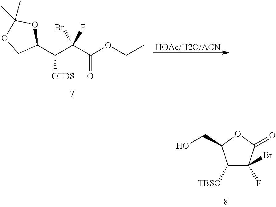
[HOAc/H2O/ACN].C(C(C(OCC)=O)(F)Br)(C1OC(C)(C)OC1)[OTBS].C1([TBSO])C(F)(Br)C(=O)OC1CO
